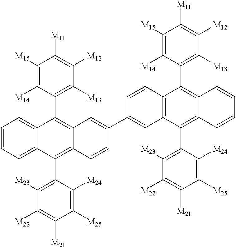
C1=CC=C2C(=C1)C(C1=C([M13])C([M12])=C([M11])C([M15])=C1[M14])=C1C(=C2C2=C([M23])C([M22])=C([M21])C([M25])=C2[M24])C=CC(C2=CC3=C(C=C2)C(C2=C([M13])C([M12])=C([M11])C([M15])=C2[M14])=C2C(=C3C3=C([M23])C([M22])=C([M21])C([M25])=C3[M24])C=CC=C2)=C1
